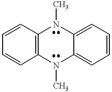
C1=CC=CC2=C1N(C)C1=CC=CC=C1N2C
